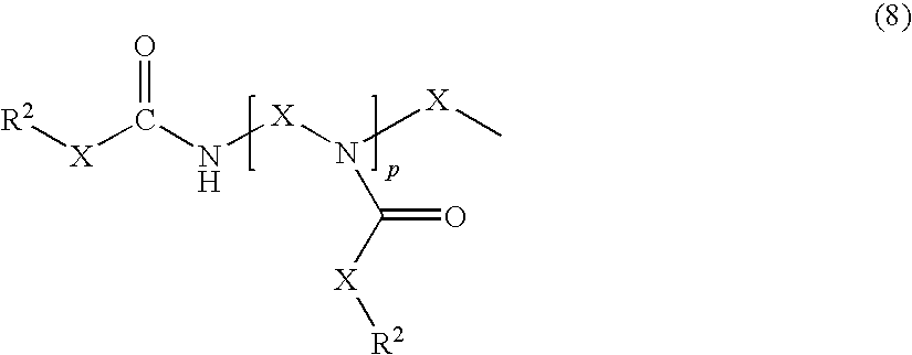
[R2][X]C(N[X]N([X]C)C([X][R2])=O)=O
